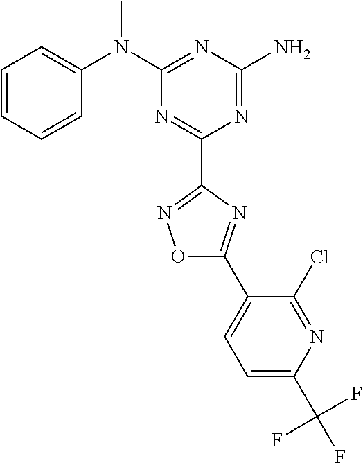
C1=CC=CC(N(C2=NC(N)=NC(C3=NOC(C4=CC=C(C(F)(F)F)N=C4Cl)=N3)=N2)C)=C1
